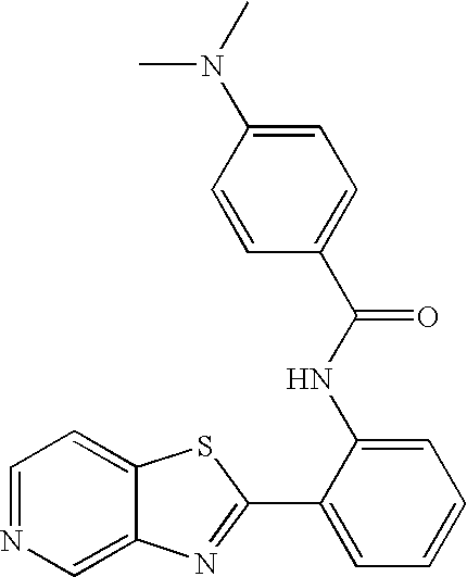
C12=CN=CC=C1SC(C1=CC=CC=C1NC(=O)C1=CC=C(N(C)C)C=C1)=N2
